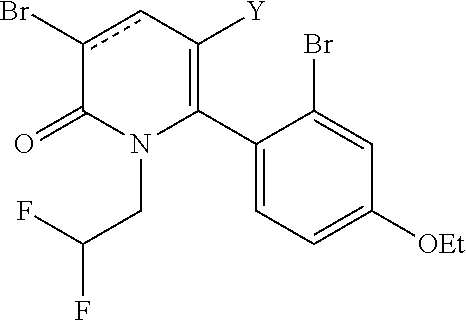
C1(C2=C([Y])cc(Br)C(=O)N2CC(F)F)=CC=C([OEt])C=C1Br
